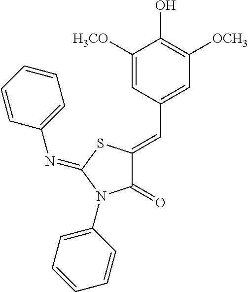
C1([H3CO])=CC(C=C2C(=O)N(C3=CC=CC=C3)C(=NC3=CC=CC=C3)S2)=CC([OCH3])=C1O
